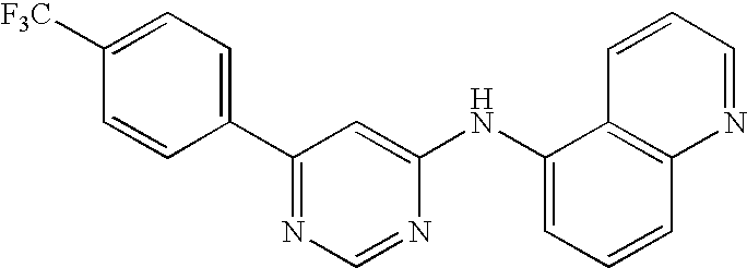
[F3C]C1=CC=C(C2=NC=NC(NC3=CC=CC4=C3C=CC=N4)=C2)C=C1
